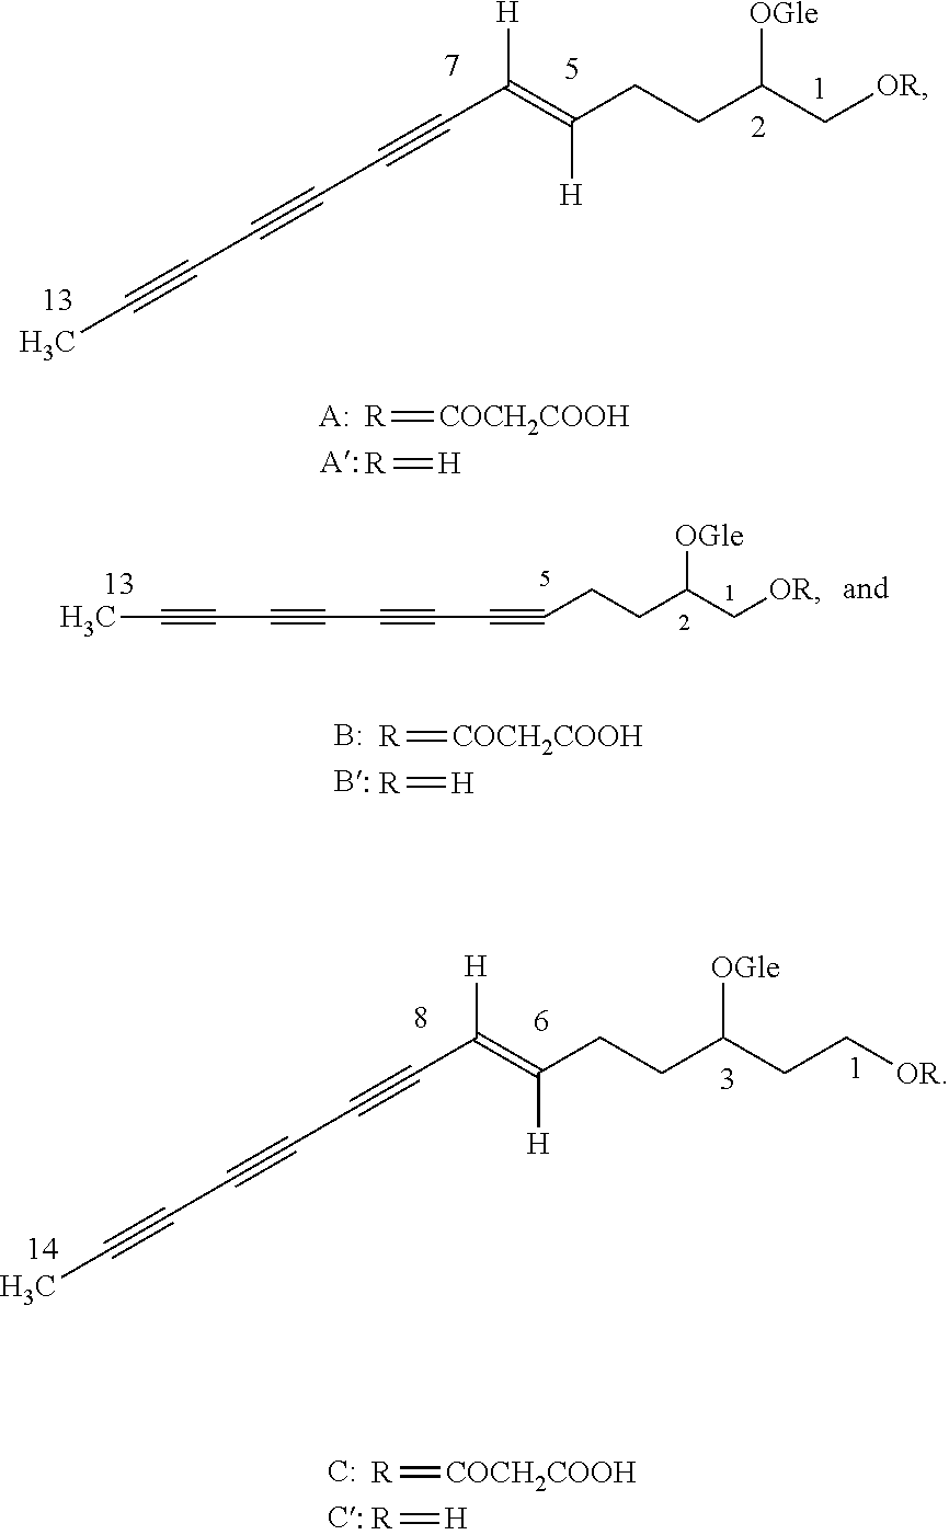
[A:].[R]=[COCH2COOH].[R]=[H].C(C(=C(CCC(C[OR])[OGle])[H])[H])#CC#CC#CC.B.[R]=[COCH2COOH].[R]=[H].C(CCC(C[OR])[OGle])#CC#CC#CC#CC.[C:].[R]=[COCH2COOH].[R]=[H].C(C(=C(CCC(CC[OR])[OGle])[H])[H])#CC#CC#CC
